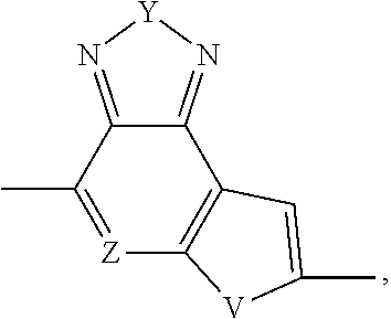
C12=N[Y]N=C1C(C)=[Z]C1=C2C=C(C)[V]1
